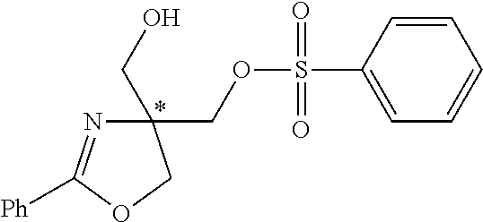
[Ph]C1=NC(CO)(COS(=O)(=O)C2=CC=CC=C2)CO1
